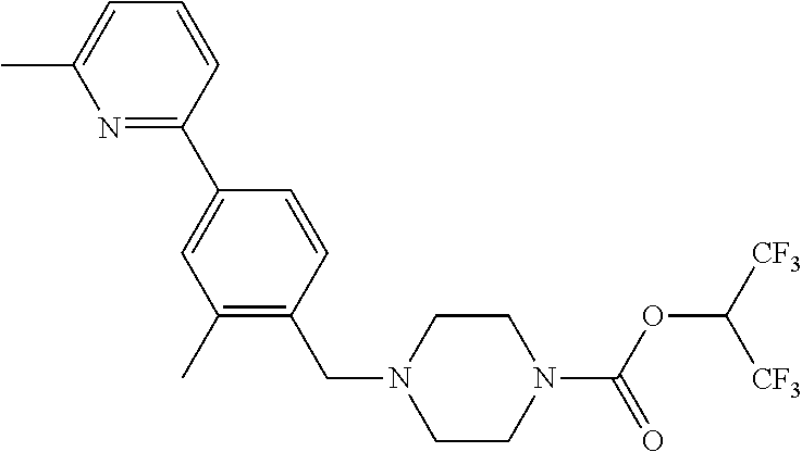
C1CN(C(OC([CF3])[CF3])=O)CCN1CC1=C(C)C=C(C2=NC(C)=CC=C2)C=C1
